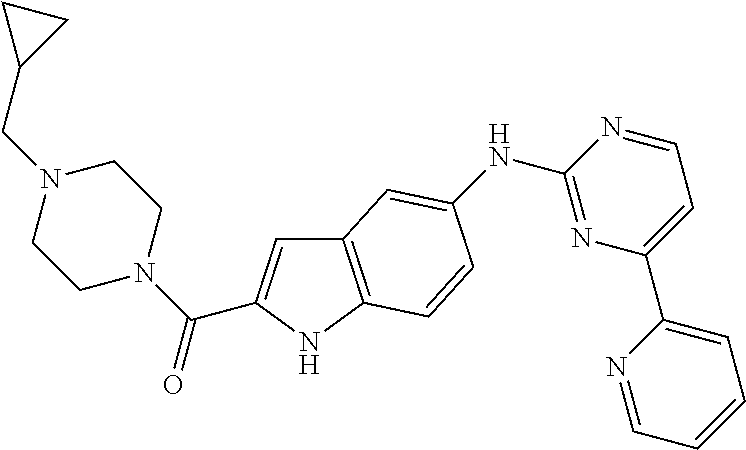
C12=C(NC(C(N3CCN(CC4CC4)CC3)=O)=C1)C=CC(NC1=NC(C3=CC=CC=N3)=CC=N1)=C2
